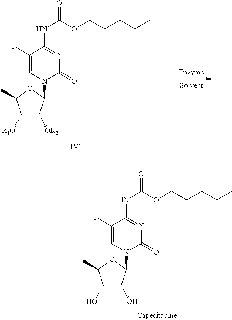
C(OCCCCC)(=O)NC1=NC(=O)N(C2C([OR2])C([R1O])C(C)O2)C=C1F.C(OCCCCC)(=O)NC1=NC(=O)N(C2C(O)C(O)C(C)O2)C=C1F
